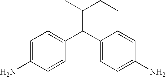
C(C(C1=CC=C(N)C=C1)C1=CC=C(N)C=C1)(CC)C
